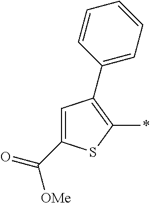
C1(C(=O)[OMe])=CC(C2=CC=CC=C2)=C(*)S1
